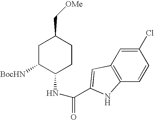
C1C([BocHN])C(NC(=O)C2=CC3=C(C=CC(Cl)=C3)N2)CCC1C[OMe]
